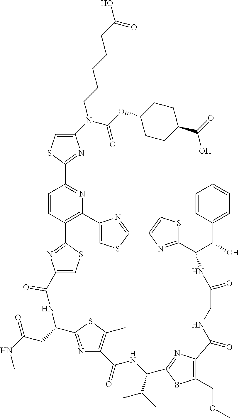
C1(N(C(OC2CCC(C(=O)O)CC2)=O)CCCCCC(O)=O)=CSC(C2=NC3=C(C=C2)C2=NC(=CS2)C(=O)NC(CC(=O)NC)C2=NC(=C(C)S2)C(=O)NC(C(C)C)C2=NC(=C(COC)S2)C(=O)NCC(=O)NC(C(C2=CC=CC=C2)O)C2=NC(=CS2)C2=NC3=CS2)=N1
